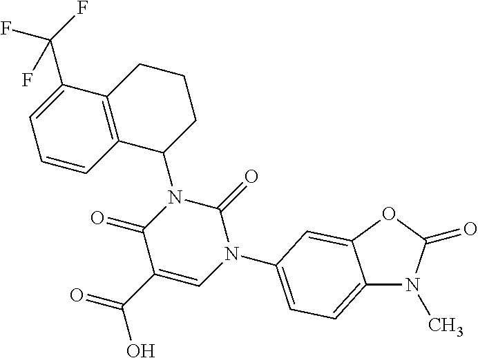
C12=CC=C(N3C(=O)N(C4CCCC5=C4C=CC=C5C(F)(F)F)C(=O)C(C(O)=O)=C3)C=C1OC(=O)N2C
